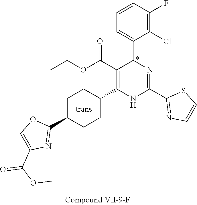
C1(F)=C(Cl)C(C2N=C(C3=NC=CS3)NC(C3CCC(C4=NC(C(OC)=O)=CO4)CC3)=C2C(OCC)=O)=CC=C1
